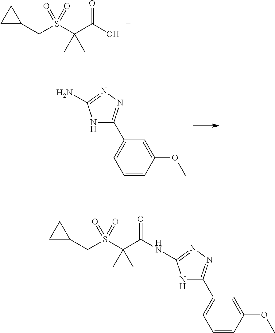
C1C(CS(C(C(O)=O)(C)C)(=O)=O)C1.N1C(C2=CC=CC(OC)=C2)=NN=C1N.C1C(CS(C(C(NC2=NN=C(C3=CC=CC(OC)=C3)N2)=O)(C)C)(=O)=O)C1
